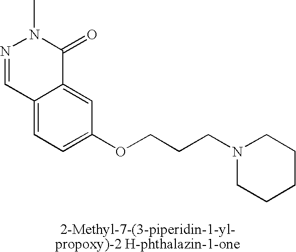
N1=CC2=CC=C(OCCCN3CCCCC3)C=C2C(=O)N1C
